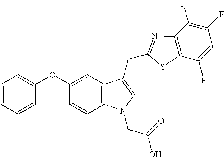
C1=CC2=C(C=C1OC1=CC=CC=C1)C(CC1=NC3=C(C(F)=CC(F)=C3F)S1)=CN2CC(O)=O
